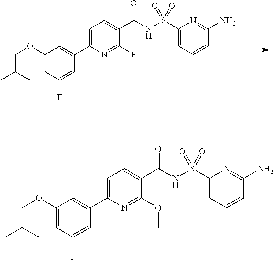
C1=C(C2=CC(OCC(C)C)=CC(F)=C2)N=C(F)C(C(NS(C2=CC=CC(N)=N2)(=O)=O)=O)=C1.C1=C(C2=CC(OCC(C)C)=CC(F)=C2)N=C(OC)C(C(NS(C2=CC=CC(N)=N2)(=O)=O)=O)=C1
